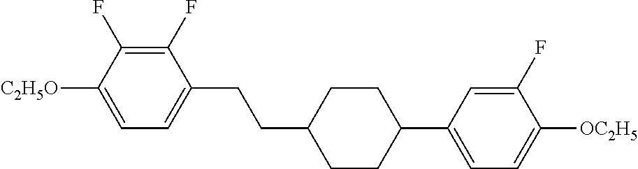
C1(F)=C(F)C([C2H5O])=CC=C1CCC1CCC(C2=CC=C([OC2H5])C(F)=C2)CC1
